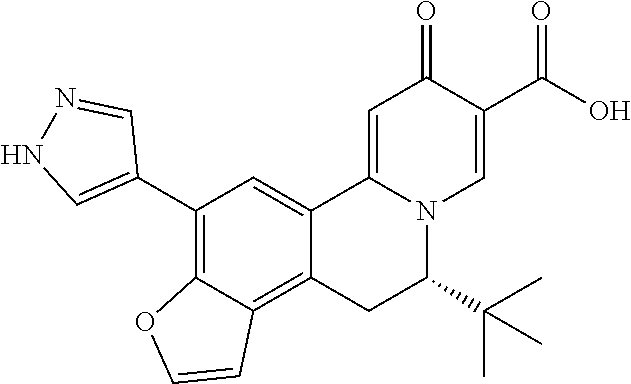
C1(C2=CNN=C2)=C2C(=C3C(=C1)C1=CC(=O)C(C(O)=O)=CN1C(C(C)(C)C)C3)C=CO2
